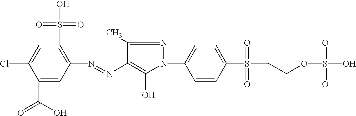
C1(C(O)=O)=CC(N=NC2=C(O)N(C3=CC=C(S(CCOS(O)(=O)=O)(=O)=O)C=C3)N=C2C)=C(S(O)(=O)=O)C=C1Cl
